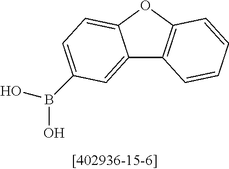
C12=CC(B(O)O)=CC=C1OC1=C2C=CC=C1
